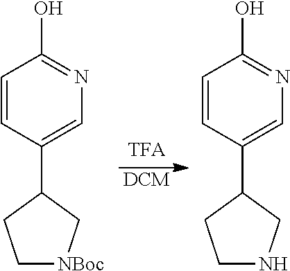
C1=CC(C2CCNC2)=CN=C1O.C1=CC(C2CC[NBoc]C2)=CN=C1O.[DCM]
